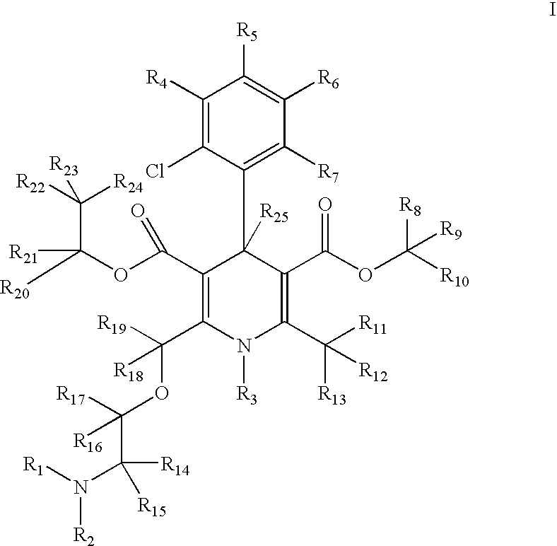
C1([R4])=C(Cl)C(C2([R25])C(C(OC([R20])([R21])C([R22])([R24])[R23])=O)=C(C([R19])(OC(C(N([R1])[R2])([R14])[R15])([R17])[R16])[R18])N([R3])C(C([R11])([R13])[R12])=C2C(OC([R10])([R8])[R9])=O)=C([R7])C([R6])=C1[R5]
